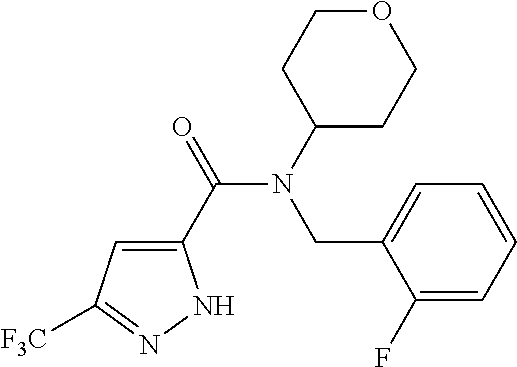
C1(C(=O)N(C2CCOCC2)CC2=CC=CC=C2F)=CC([F3C])=NN1
